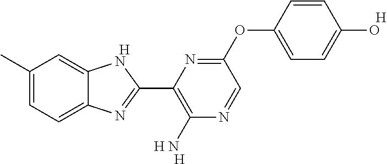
[H].C1(C)=CC=C2C(=C1)NC(C1=C(N)N=CC(OC3=CC=C(O)C=C3)=N1)=N2.[H].[H].[H]
